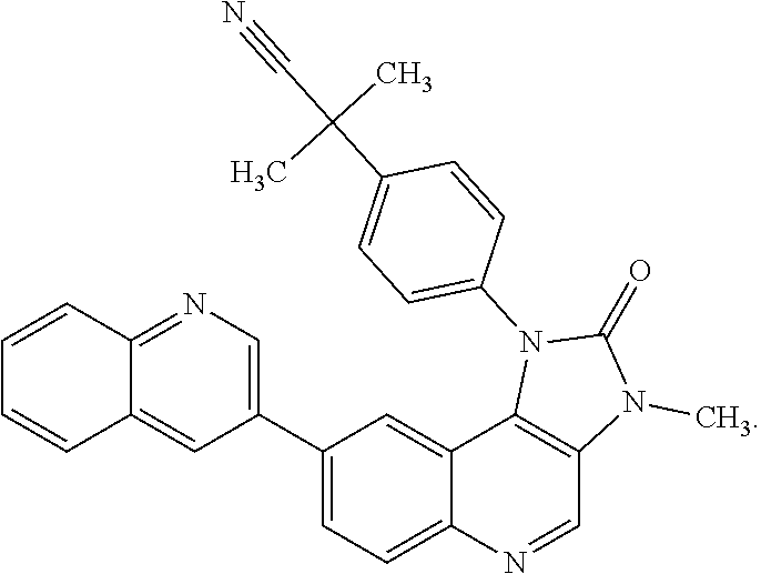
C1(C2=CC=C3C(=C2)C2=C(C=N3)N(C)C(=O)N2C2=CC=C(C(C)(C)C#N)C=C2)=CN=C2C(=C1)C=CC=C2
